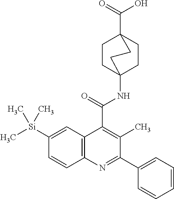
C12=C(C=C([Si](C)(C)C)C=C1)C(C(=O)NC13CCC(C(=O)O)(CC1)CC3)=C(C)C(C1=CC=CC=C1)=N2
